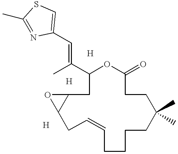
C1(C)=NC(C=C(C)C2OC(=O)CCC(C)(C)CCCCC=CCC3C(C2)O3)=CS1
